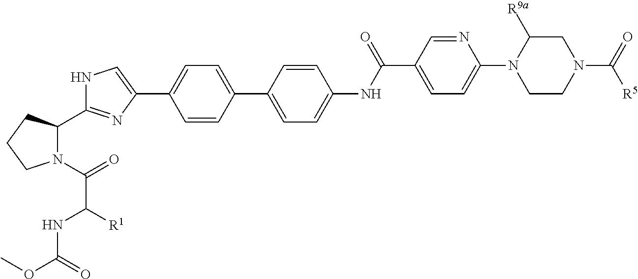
C1=CC(C2=CC=C(NC(C3=CC=C(N4CCN(C([R5])=O)CC4[R9a])N=C3)=O)C=C2)=CC=C1C1=CNC(C2N(C(C(NC(OC)=O)[R1])=O)CCC2)=N1
